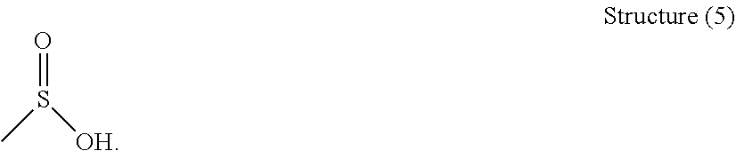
O=S(C)[OH]
